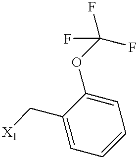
C1=C(C[X1])C(OC(F)(F)F)=CC=C1
